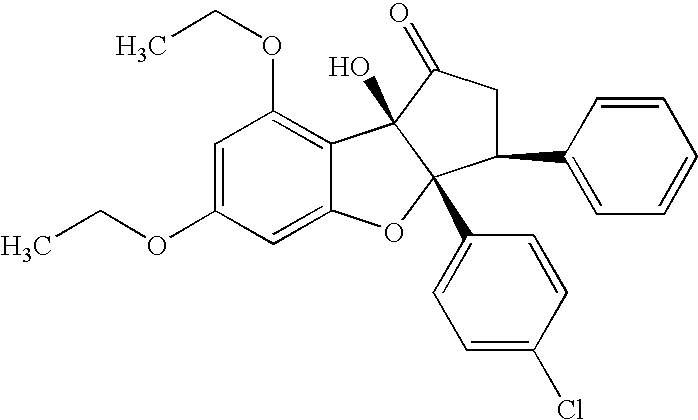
C1=C(OCC)C=C2C(=C1OCC)C1(O)C(C3=CC=C(Cl)C=C3)(O2)C(C2=CC=CC=C2)CC1=O
